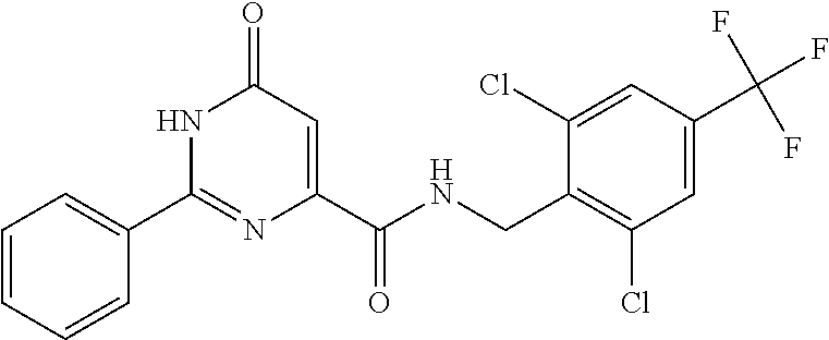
C1(=O)C=C(C(NCC2=C(Cl)C=C(C(F)(F)F)C=C2Cl)=O)N=C(C2=CC=CC=C2)N1
